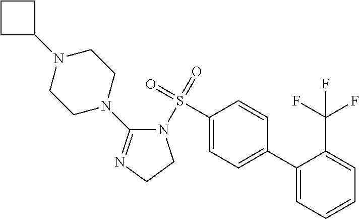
C1(S(=O)(=O)N2C(N3CCN(C4CCC4)CC3)=NCC2)=CC=C(C2=CC=CC=C2C(F)(F)F)C=C1
